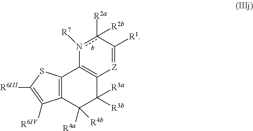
C12=C(C([R4a])([R4b])C([R3a])([R3b])C3=C1n([R7])c([R2a])([R2b])C([R1])=[Z]3)C([R6IV])=C([R6III])S2
